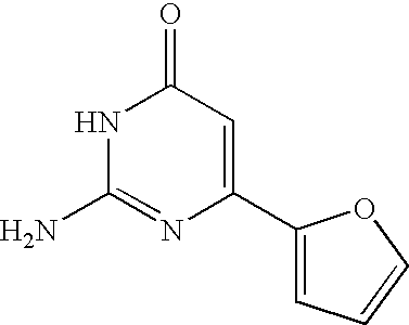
C1(=O)NC(N)=NC(C2=CC=CO2)=C1
